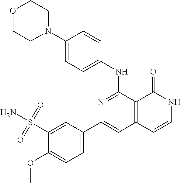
C1=C(S(=O)(N)=O)C(OC)=CC=C1C1=CC2=C(C(NC3=CC=C(N4CCOCC4)C=C3)=N1)C(=O)NC=C2
